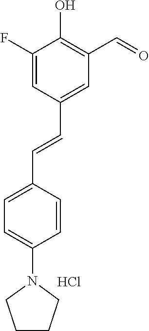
C1(F)=CC(C=CC2=CC=C(N3CCCC3)C=C2)=CC(C=O)=C1O.Cl
